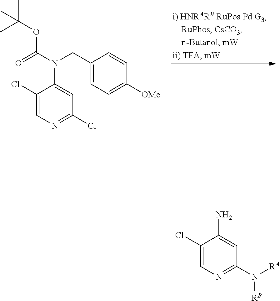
N1=C(Cl)C=C(N(CC2=CC=C([OMe])C=C2)C(OC(C)(C)C)=O)C(Cl)=C1.N1=C(N([RA])[RB])C=C(N)C(Cl)=C1
